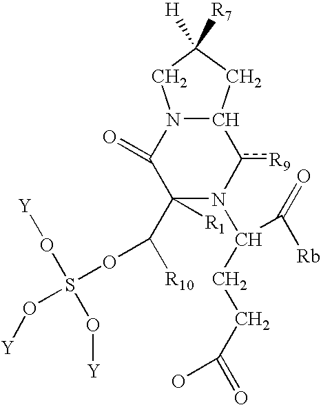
C1([R1])(C([R10])OS(O[Y])(O[Y])O[Y])C(=O)N2C(c([R9])N1C(CCC(=O)O)C(=O)[Rb])CC([R7])([H])C2
